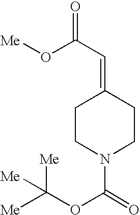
C1CN(C(=O)OC([Me])([Me])[Me])CCC1=CC(=O)O[Me]
